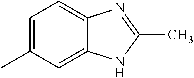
C12=CC=C(C)C=C1NC(C)=N2
